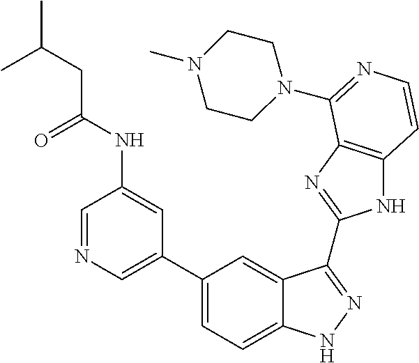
C1(C2=CN=CC(NC(=O)CC(C)C)=C2)=CC=C2C(=C1)C(C1=NC3=C(N1)C=CN=C3N1CCN(C)CC1)=NN2
